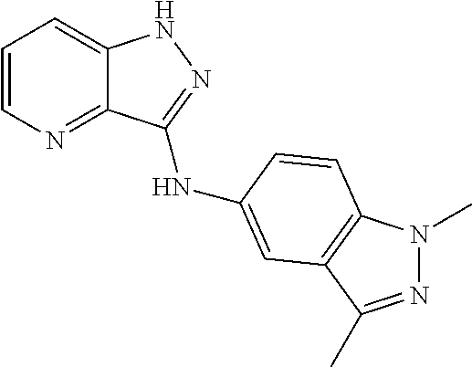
C1=CN=C2C(=C1)NN=C2NC1=CC2=C(N(C)N=C2C)C=C1
